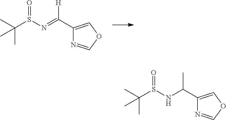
C(S(N=C(C1=COC=N1)[H])=O)(C)(C)C.C(S(NC(C1=COC=N1)C)=O)(C)(C)C
